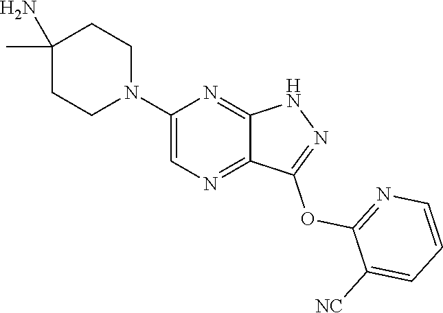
C1(N)(C)CCN(C2=CN=C3C(=N2)NN=C3OC2=NC=CC=C2[NC])CC1
